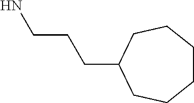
C1CCCC(CCCN)CC1
